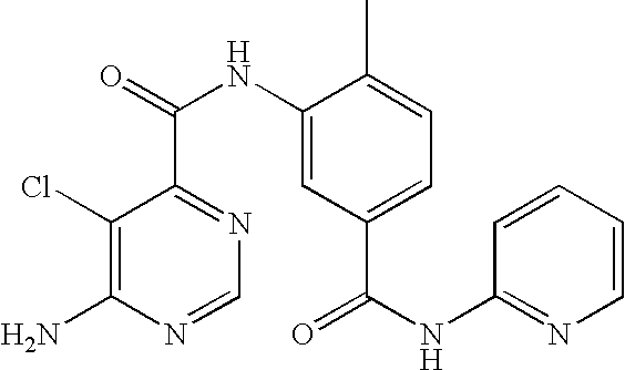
C1(Cl)=C(N)N=CN=C1C(NC1=CC(C(NC2=NC=CC=C2)=O)=CC=C1C)=O
